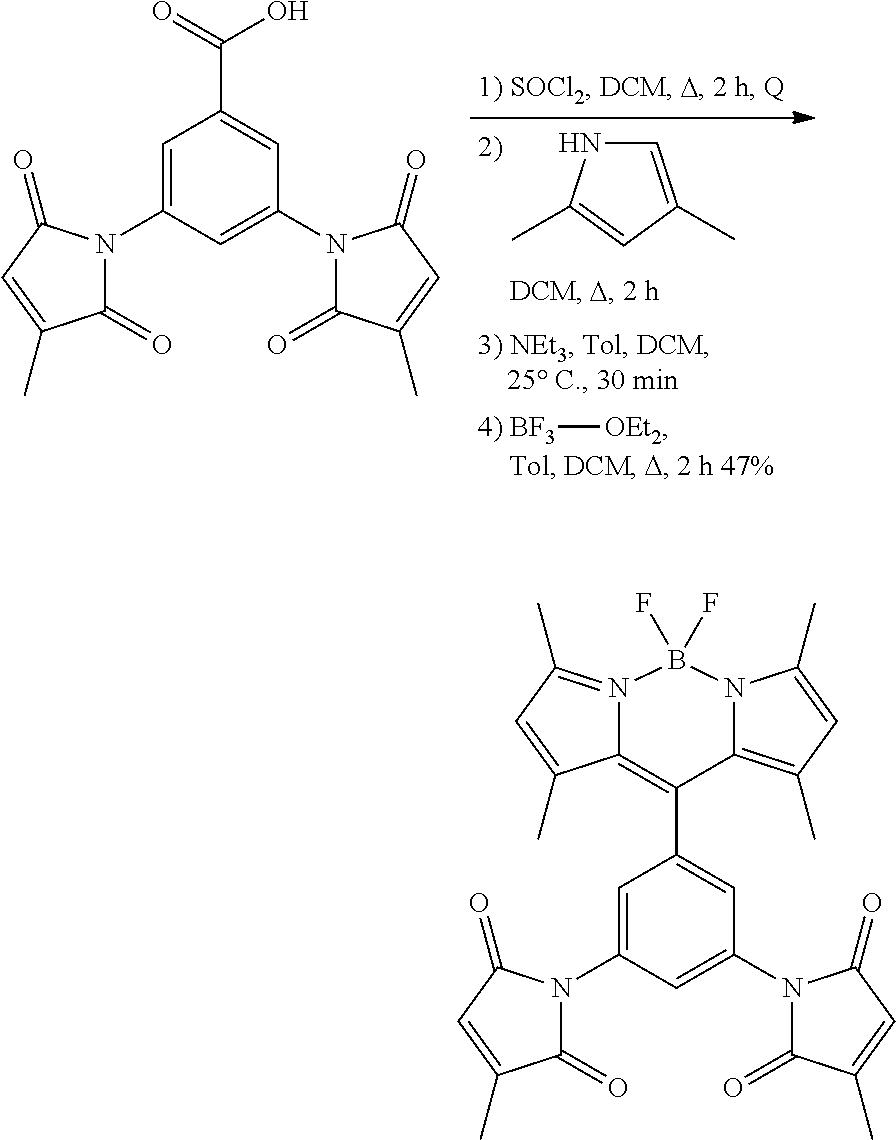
[4) BF3][OEt2].C1=C(C)C=C(C)N1.C1=C(N2C(=O)C(C)=CC2=O)C=C(N2C(=O)C(C)=CC2=O)C=C1C(=O)O.C1=C(N2C(=O)C(C)=CC2=O)C=C(N2C(=O)C(C)=CC2=O)C=C1C1=C2N(=C(C)C=C2C)B(F)(F)N2C1=C(C)C=C2C
